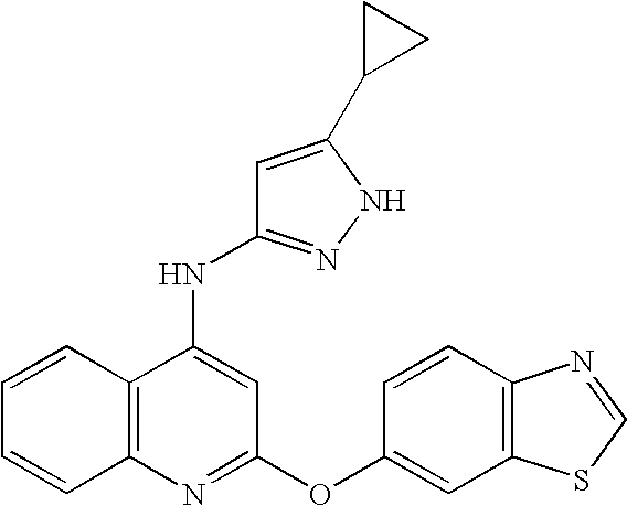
N(C1=CC(OC2=CC3=C(C=C2)N=CS3)=NC2=C1C=CC=C2)C1=NNC(C2CC2)=C1
